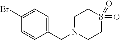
C1=C(Br)C=CC(CN2CCS(=O)(=O)CC2)=C1
